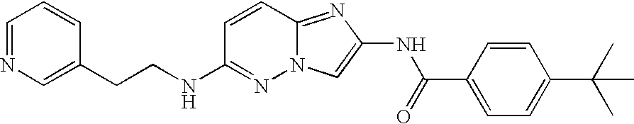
C1=CC2=NC(NC(C3=CC=C(C(C)(C)C)C=C3)=O)=CN2N=C1NCCC1=CN=CC=C1
